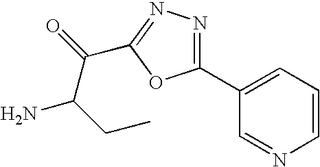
C1(C2=CC=CN=C2)=NN=C(C(C(CC)N)=O)O1
